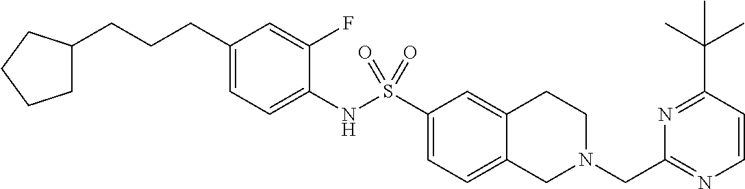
C1(CCCC2CCCC2)=CC=C(NS(C2=CC=C3C(=C2)CCN(CC2=NC=CC(C(C)(C)C)=N2)C3)(=O)=O)C(F)=C1
